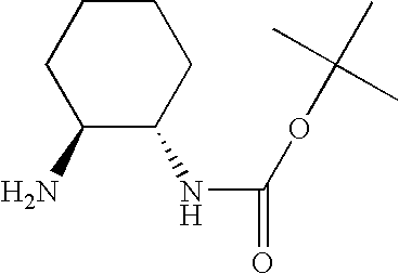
C1CCCC(N)C1NC(OC(C)(C)C)=O
